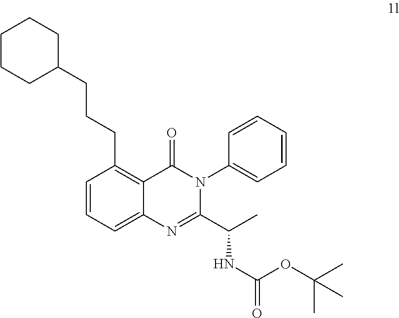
C1=CC=C2C(=C1CCCC1CCCCC1)C(=O)N(C1=CC=CC=C1)C(C(C)NC(OC(C)(C)C)=O)=N2
